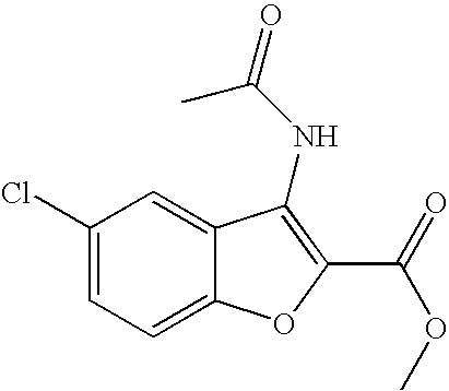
C1(Cl)=CC=C2C(=C1)C(NC(=O)C)=C(C(=O)OC)O2
